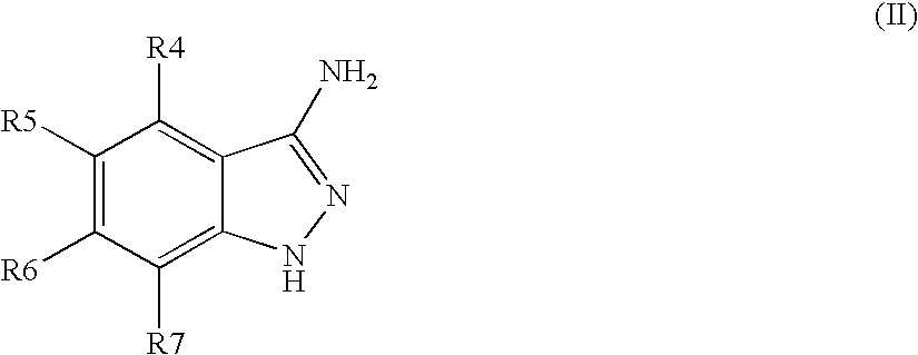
C1([R5])=C([R6])C([R7])=C2C(=C1[R4])C(N)=NN2
